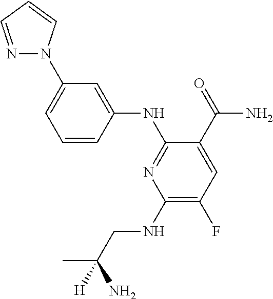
N1=CC=CN1C1=CC=CC(NC2=NC(NCC(C)(N)[H])=C(F)C=C2C(=O)N)=C1
